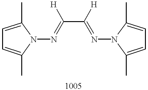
C1=C(C)N(N=C([H])C(=NN2C(C)=CC=C2C)[H])C(C)=C1
